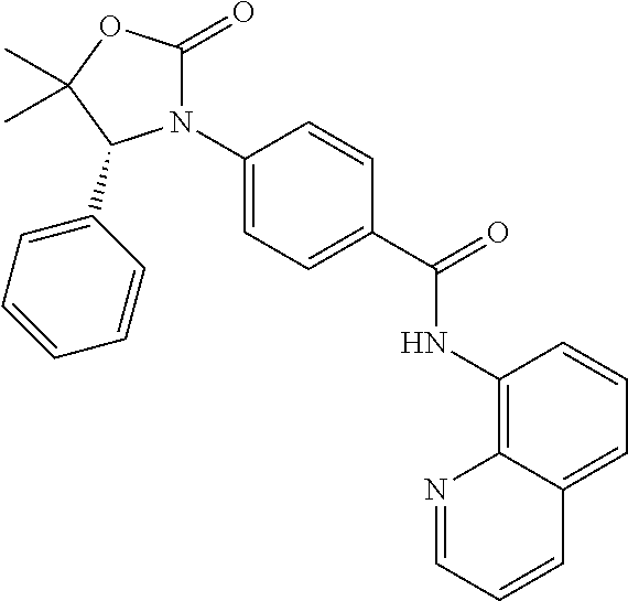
N1(C2=CC=C(C(NC3=C4C(=CC=C3)C=CC=N4)=O)C=C2)C(=O)OC(C)(C)C1C1=CC=CC=C1
